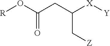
[R]OC(CC(C[Z])[X][Y])=O
